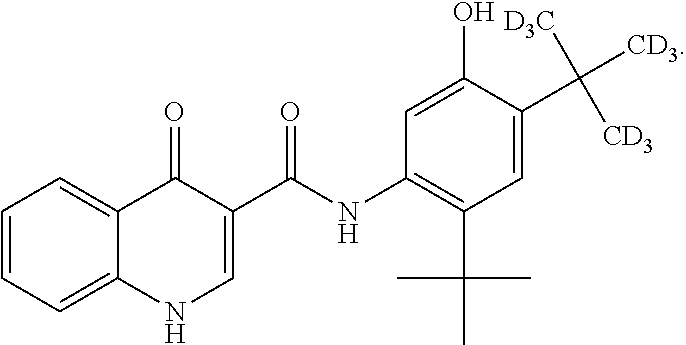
C1=CC=C2C(=C1)C(=O)C(C(NC1=C(C(C)(C)C)C=C(C([D3C])([CD3])[CD3])C(O)=C1)=O)=CN2
